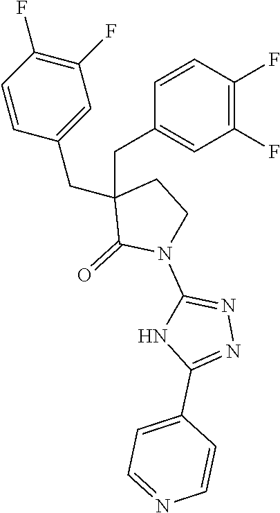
C1(=O)N(C2=NN=C(C3=CC=NC=C3)N2)CCC1(CC1=CC(F)=C(F)C=C1)CC1=CC(F)=C(F)C=C1
